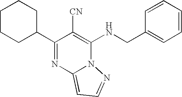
C1CCC(C2=NC3=CC=NN3C(NCC3=CC=CC=C3)=C2[CN])CC1
